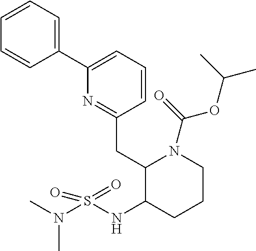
C1=CC=C(C2=CC=CC(CC3N(C(=O)OC(C)C)CCCC3NS(N(C)C)(=O)=O)=N2)C=C1
